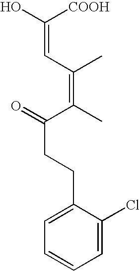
C1(CCC(C(C)=C(C=C(O)[COOH])C)=O)=CC=CC=C1Cl
